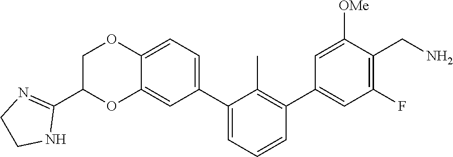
C12=CC(C3=CC=CC(C4=CC(F)=C(CN)C([OMe])=C4)=C3C)=CC=C1OCC(C1=NCCN1)O2
